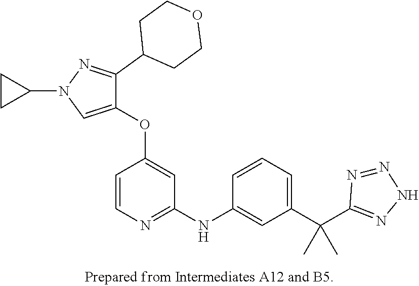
C1(OC2=CC(NC3=CC(C(C4=NNN=N4)(C)C)=CC=C3)=NC=C2)=CN(C2CC2)N=C1C1CCOCC1
